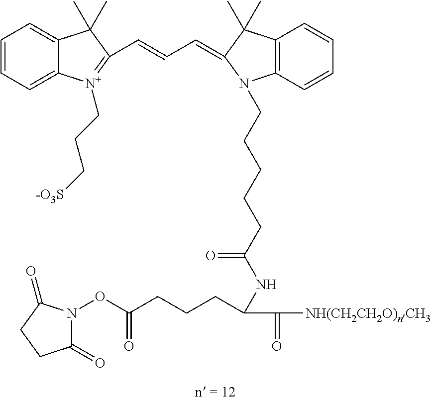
C1(=O)N(OC(CCCC(NC(CCCCCN2C3=C(C(C)(C)C2=CC=CC2=[N+](CCC[-O3S])C4=CC=CC=C4C2(C)C)C=CC=C3)=O)C([NH(CH2CH2O)nCH3])=O)=O)C(=O)CC1
